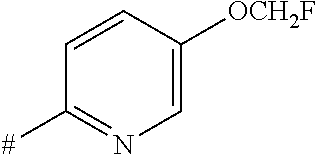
C1=CC([OCH2F])=CN=C1[#]
